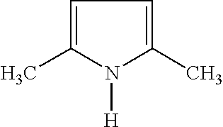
C1=C(C)N([H])C(C)=C1
